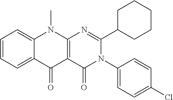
C1=CC=C2C(=C1)N(C)C1=C(C2=O)C(=O)N(C2=CC=C(Cl)C=C2)C(C2CCCCC2)=N1
